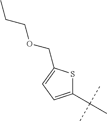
C1(C(C)(C)C)=CC=C(COCCC)S1
